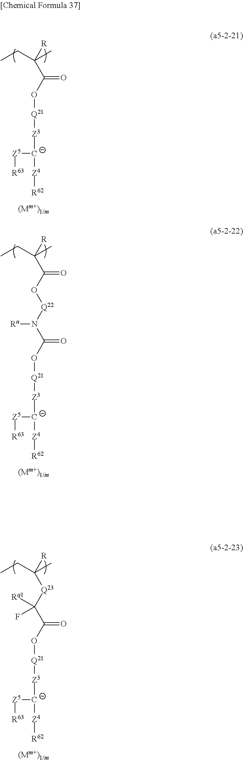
CCC(C)([R])C(=O)O[Q21][Z3][C-]([Z5][R63])[Z4][R62].CCC(C)([R])C(=O)O[Q22]N([Rn])C(O[Q21][Z3][C-]([Z5][R63])[Z4][R62])=O.CCC(C)([R])[Q23]C(C(O[Q21][Z3][C-]([Z5][R63])[Z4][R62])=O)([Rq1])F
